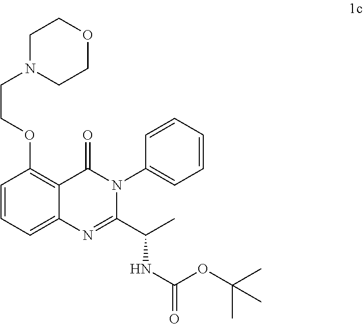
C1N(CCOC2=C3C(=CC=C2)N=C(C(C)NC(OC(C)(C)C)=O)N(C2=CC=CC=C2)C3=O)CCOC1
